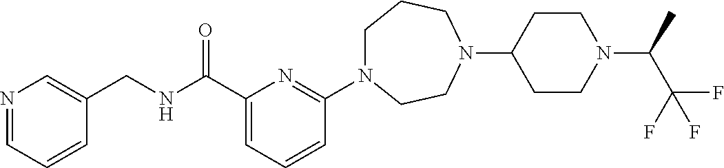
C1N(C2=NC(C(NCC3=CN=CC=C3)=O)=CC=C2)CCN(C2CCN(C(C(F)(F)F)C)CC2)CC1
